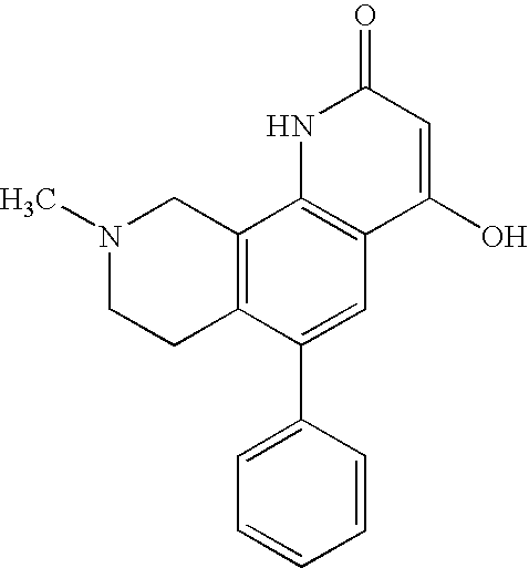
N1(C)CCC2=C(C1)C1=C(C=C2C2=CC=CC=C2)C(O)=CC(=O)N1
